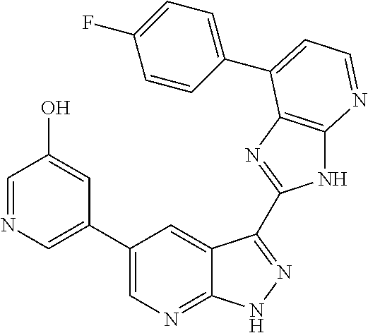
C1(C2=CN=C3C(=C2)C(C2=NC4=C(N2)N=CC=C4C2=CC=C(F)C=C2)=NN3)=CN=CC(O)=C1
